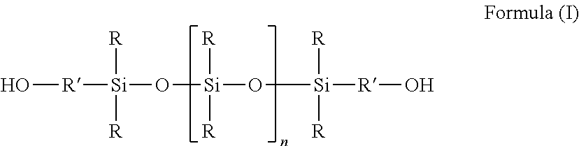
O[R][Si](O[Si](O[Si]([R]O)([R])[R])([R])[R])([R])[R]
